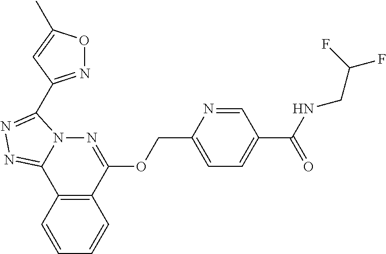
C1=CC2=C(C=C1)C(OCC1=CC=C(C(NCC(F)F)=O)C=N1)=NN1C2=NN=C1C1=NOC(C)=C1
